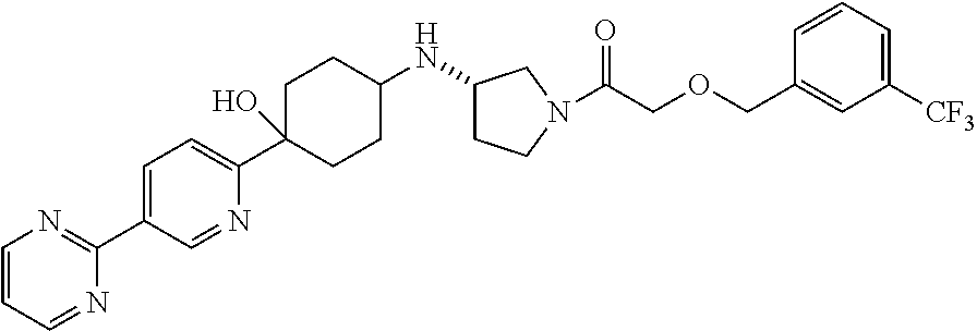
C1=CC=NC(C2=CC=C(C3(O)CCC(NC4CCN(C(COCC5=CC([CF3])=CC=C5)=O)C4)CC3)N=C2)=N1
